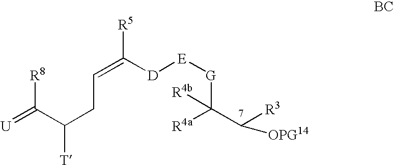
[U]=C(C(CC=C([D][E][G]C(C([R3])[OPG14])([R4a])[R4b])[R5])[T])[R8]
